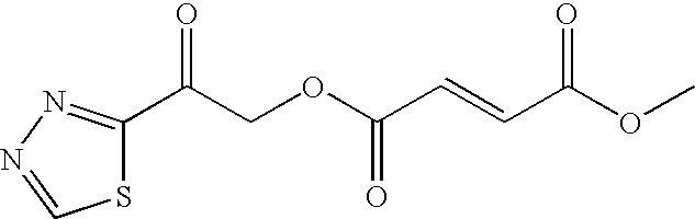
C1(C(COC(=O)C=CC(=O)OC)=O)=NN=CS1
